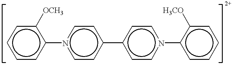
c1cc(-n2ccc(-c3ccn(-c4ccccc4[H3CO])cc3)cc2)c([OCH3])cc1
